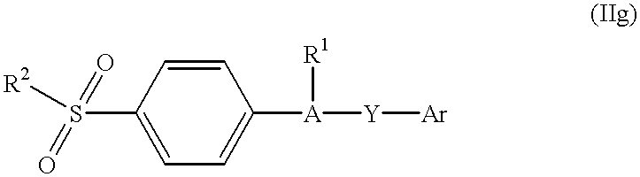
C1=CC(S([R2])(=O)=O)=CC=C1[A]([Y][Ar])[R1]
